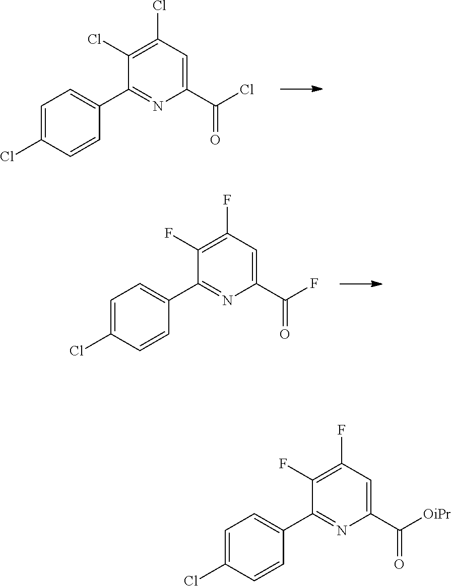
C1=C(Cl)C=CC(C2=NC(C(Cl)=O)=CC(Cl)=C2Cl)=C1.C1=C(Cl)C=CC(C2=NC(C(F)=O)=CC(F)=C2F)=C1.C1=C(Cl)C=CC(C2=NC(C([OiPr])=O)=CC(F)=C2F)=C1
